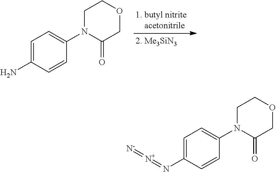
C1=C(N)C=CC(N2CCOCC2=O)=C1.C1=C(N=[N+]=[N-])C=CC(N2CCOCC2=O)=C1
